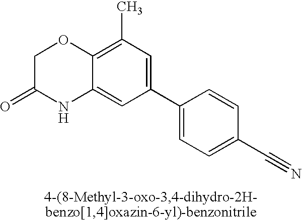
C1C(=O)NC2=CC(C3=CC=C(C#N)C=C3)=CC(C)=C2O1
